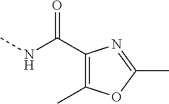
C1(C(=O)NC)=C(C)OC(C)=N1
